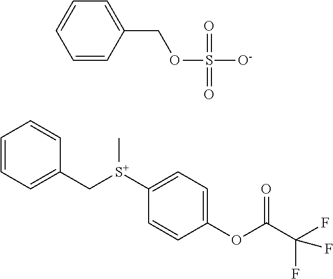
C1=CC=C(C[S+](C2=CC=C(OC(C(F)(F)F)=O)C=C2)C)C=C1.C1=CC(COS([O-])(=O)=O)=CC=C1
